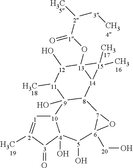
[10]12[1]=[2](C)[3](=O)[4]1(O)[5](O)[6]1([20]O)[7]([8]3[9]2(O)[11](C)[12](O)[13]2(O[1]([2](C)[3]C)=O)[14]3[15]2(C)C)O1
